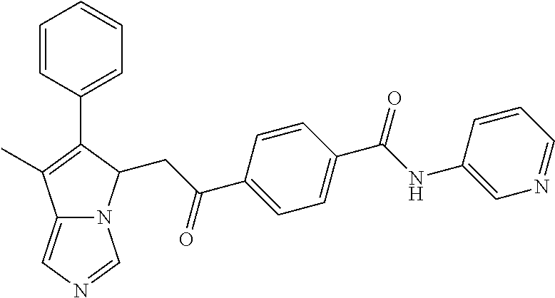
C1=CC(C(NC2=CN=CC=C2)=O)=CC=C1C(CC1N2C(=CN=C2)C(C)=C1C1=CC=CC=C1)=O
